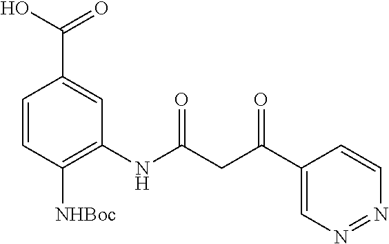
C1=CC([NHBoc])=C(NC(CC(C2=CN=NC=C2)=O)=O)C=C1C(=O)O
